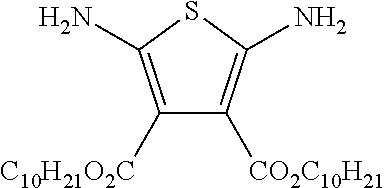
C1([C10H21O2C])=C(N)SC(N)=C1[CO2C10H21]
